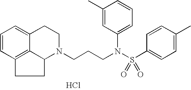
C12=C3C=CC=C1CCN(CCCN(S(C1=CC=C(C)C=C1)(=O)=O)C1=CC=CC(C)=C1)C2CC3.Cl
